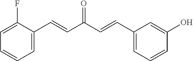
C1=C(F)C(C=CC(C=CC2=CC=CC(O)=C2)=O)=CC=C1
